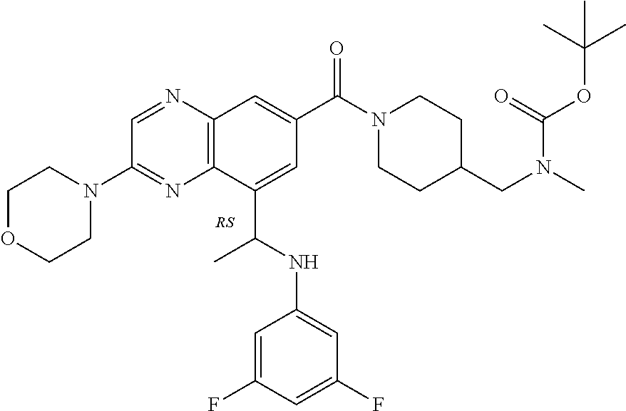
N1=CC(N2CCOCC2)=NC2=C1C=C(C(N1CCC(CN(C)C(=O)OC(C)(C)C)CC1)=O)C=C2C(NC1=CC(F)=CC(F)=C1)C
